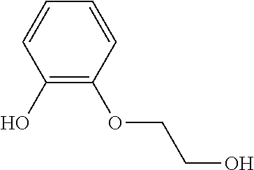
C1(O)=C(OCCO)C=CC=C1
